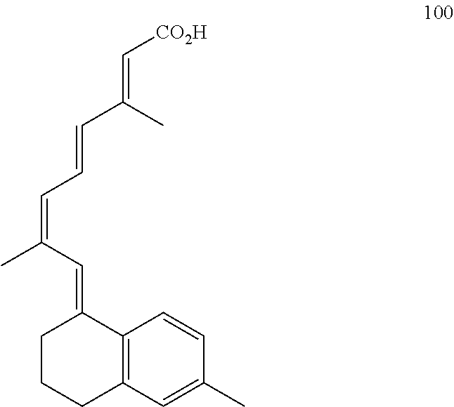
C12=C(C=C(C)C=C1)CCCC2=CC(=CC=CC(=C[CO2H])C)C
